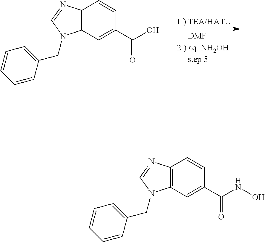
C12=C(C=C(C(O)=O)C=C1)N(CC1=CC=CC=C1)C=N2.C12=C(C=C(C(NO)=O)C=C1)N(CC1=CC=CC=C1)C=N2
